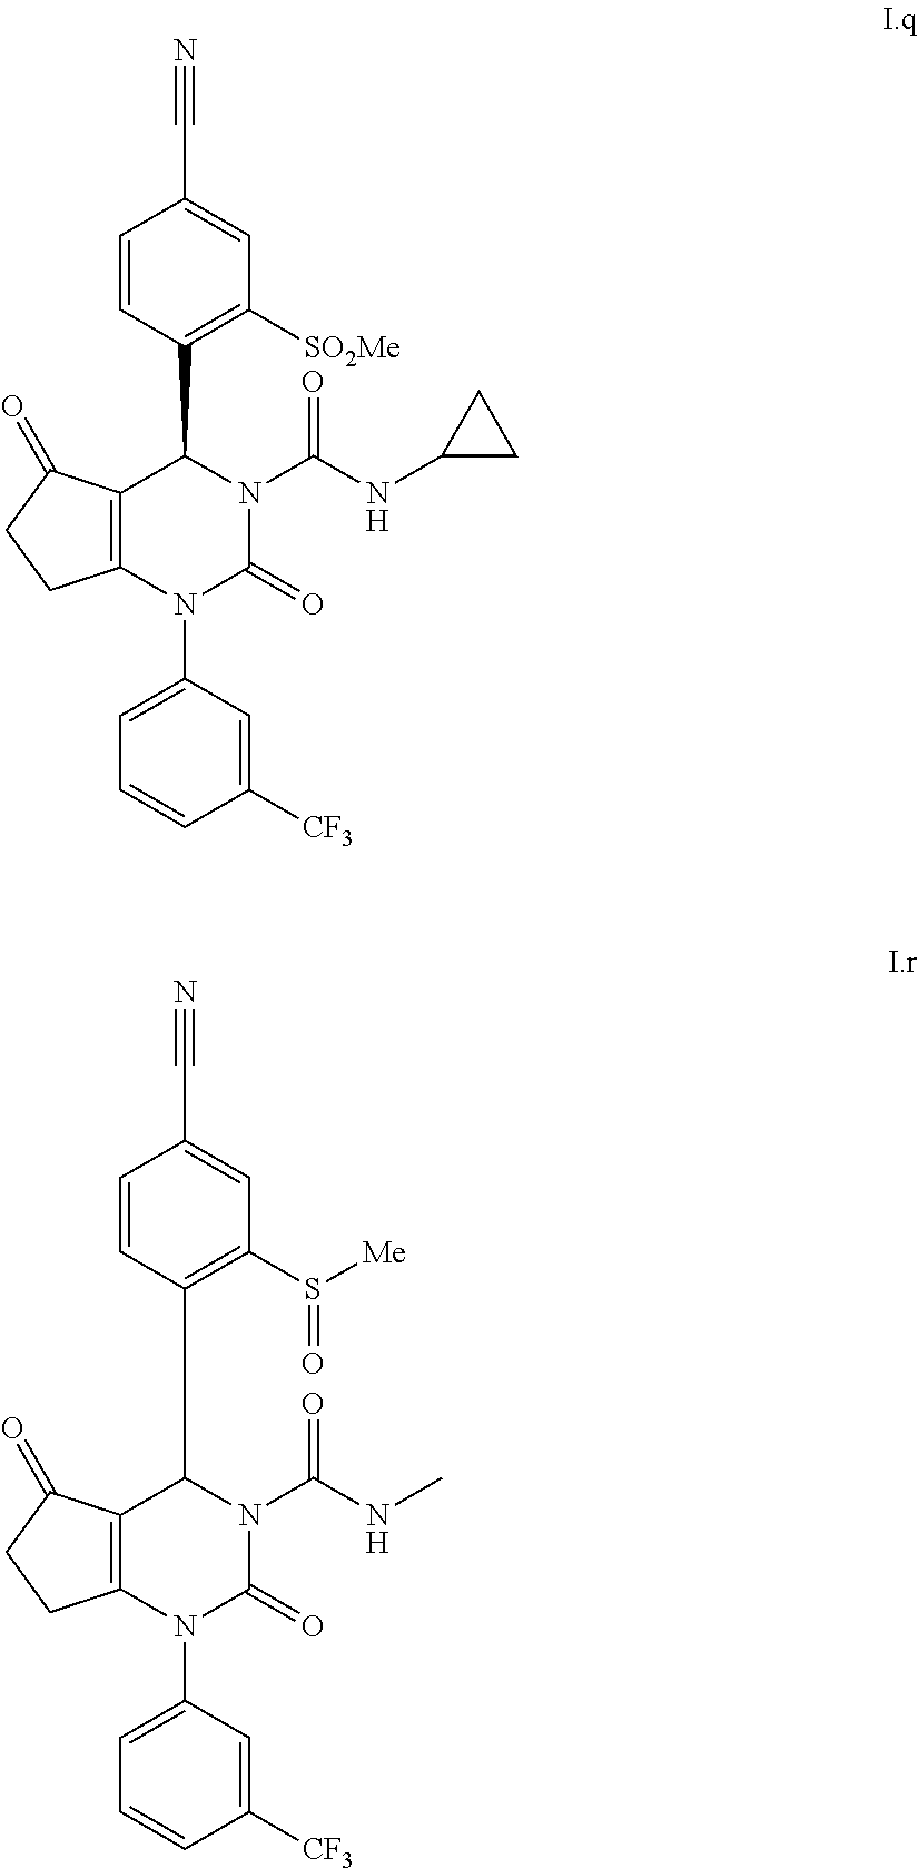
C12=C(N(C3=CC=CC([CF3])=C3)C(=O)N(C(NC3CC3)=O)C1C1=C([SO2Me])C=C(C#N)C=C1)CCC2=O.C12=C(N(C3=CC=CC([CF3])=C3)C(=O)N(C(NC)=O)C1C1=C(S([Me])=O)C=C(C#N)C=C1)CCC2=O
